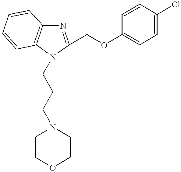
C1(COC2=CC=C(Cl)C=C2)=NC2=C(C=CC=C2)N1CCCN1CCOCC1
